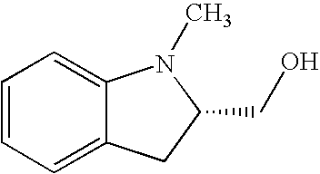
C1=CC=C2C(=C1)N(C)C(CO)C2
